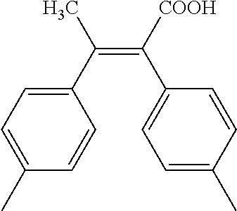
C1(C)=CC=C(C(=C([COOH])C2=CC=C(C)C=C2)C)C=C1
